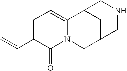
C1=C(C=C)C(=O)N2C(=C1)C1CC(C2)CNC1
